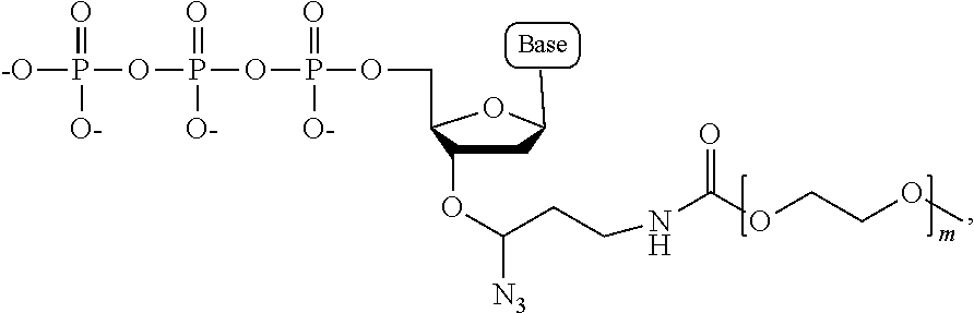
C1C(OC(CCNC(OCCOC)=O)[N3])C(COP(=O)([O-])OP(=O)([O-])OP(=O)([O-])[-O])OC1C
